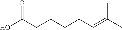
OC(CCCCC=C(C)C)=O
